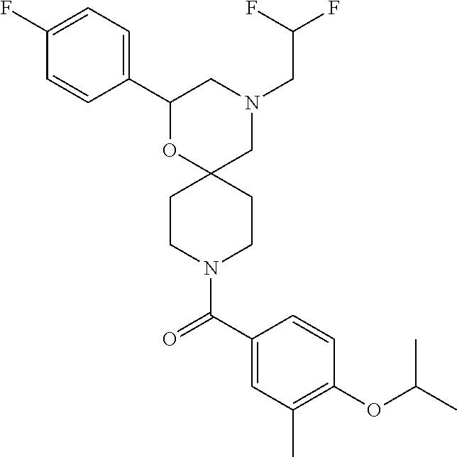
C1(C2=CC=C(F)C=C2)OC2(CN(CC(F)F)C1)CCN(C(C1=CC(C)=C(OC(C)C)C=C1)=O)CC2
